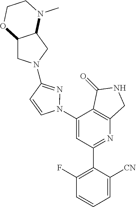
C1(N2N=C(N3CC4C(C3)N(C)CCO4)C=C2)=CC(C2=C(F)C=CC=C2[CN])=NC2=C1C(=O)NC2
